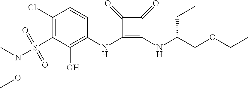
C1(NC2=C(O)C(S(N(OC)C)(=O)=O)=C(Cl)C=C2)=C(NC(COCC)CC)C(=O)C1=O
